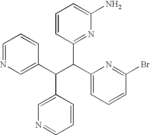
C1=NC=C(C(C(C2=CC=CC(Br)=N2)C2=NC(N)=CC=C2)C2=CN=CC=C2)C=C1
